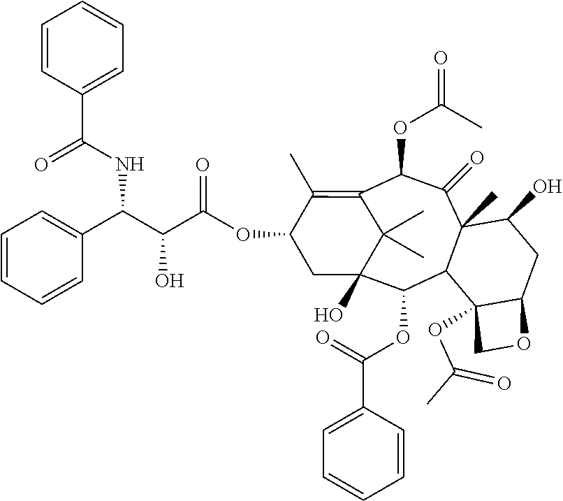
C1=CC(C(=O)NC(C2=CC=CC=C2)C(C(OC2C(C)=C3C(OC(C)=O)C(=O)C4(C)C(C(OC(=O)C5=CC=CC=C5)C(O)(C2)C3(C)C)C2(OC(C)=O)C(CC4O)OC2)=O)O)=CC=C1
